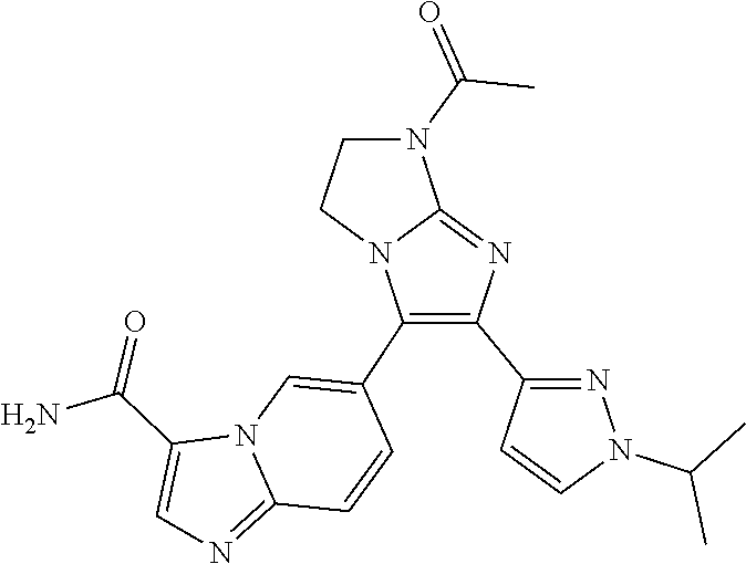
C(N1CCN2C1=NC(C1=NN(C(C)C)C=C1)=C2C1=CN2C(=NC=C2C(N)=O)C=C1)(=O)C
